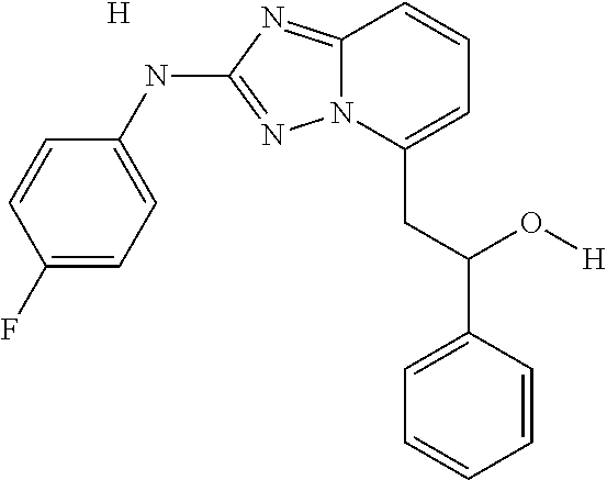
C1(F)=CC=C(NC2=NN3C(=N2)C=CC=C3CC(C2=CC=CC=C2)O[H])C=C1.[H]
